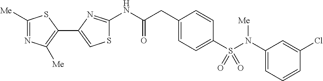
C1([Me])=NC([Me])=C(C2=CSC(NC(CC3=CC=C(S(N(C4=CC=CC(Cl)=C4)[Me])(=O)=O)C=C3)=O)=N2)S1
